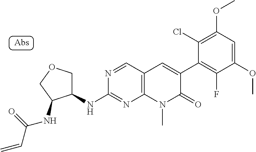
C1(NC2=NC3=C(C=N2)C=C(C2=C(F)C(OC)=CC(OC)=C2Cl)C(=O)N3C)COCC1NC(=O)C=C
